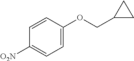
C1([O2N])=CC=C(OCC2CC2)C=C1
